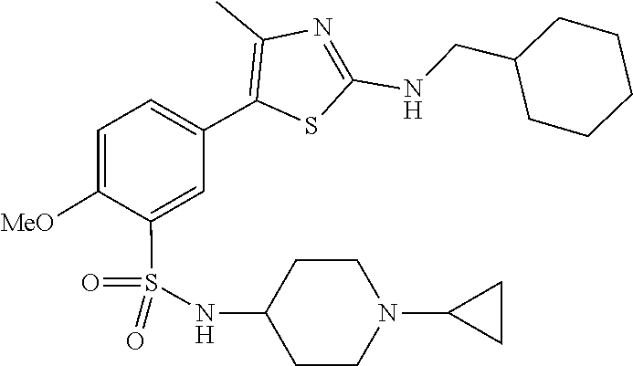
O=S(=O)(C1=CC(C2=C(C)N=C(NCC3CCCCC3)S2)=CC=C1[MeO])NC1CCN(C2CC2)CC1
